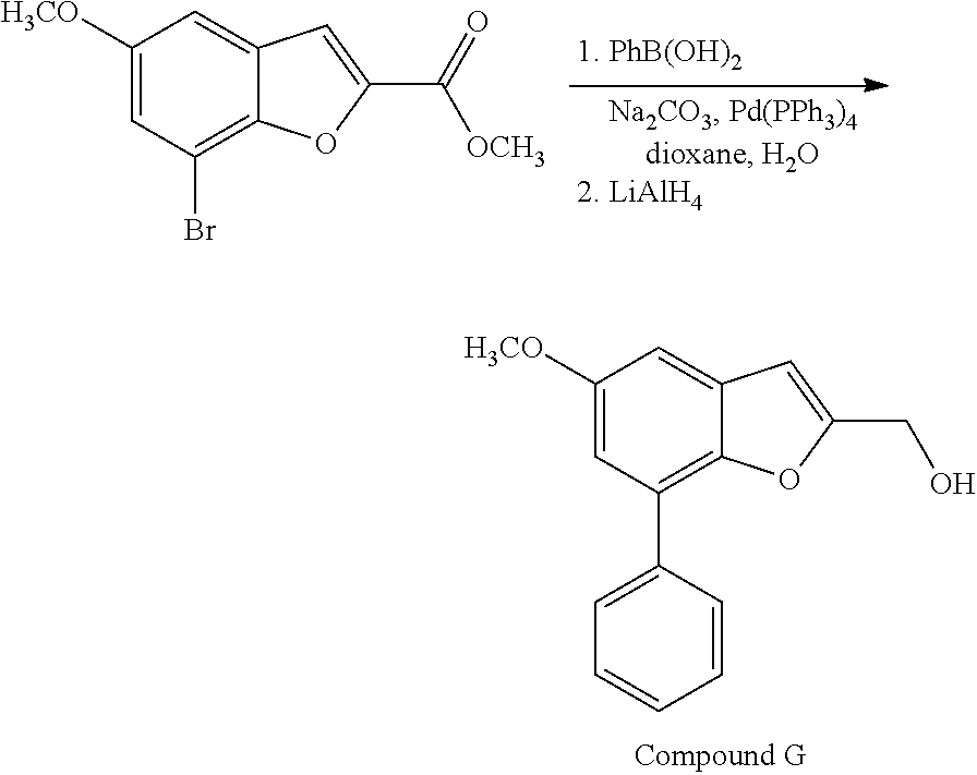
C1([H3CO])=CC(C2=CC=CC=C2)=C2C(=C1)C=C(CO)O2.C1([H3CO])=CC(Br)=C2C(=C1)C=C(C([OCH3])=O)O2
